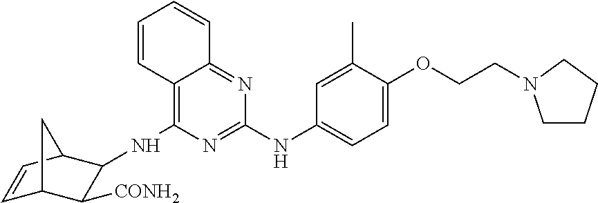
C1(NC2C([CONH2])C3C=CC2C3)=C2C=CC=CC2=NC(NC2=CC=C(OCCN3CCCC3)C(C)=C2)=N1
